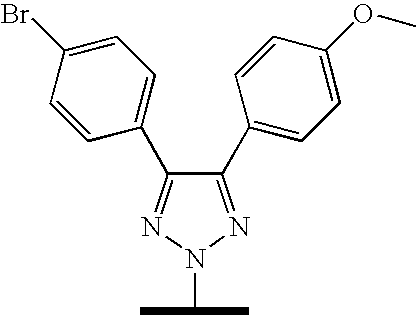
C1(C2=CC=C(OC)C=C2)=NN(C(C)C)N=C1C1=CC=C(Br)C=C1
